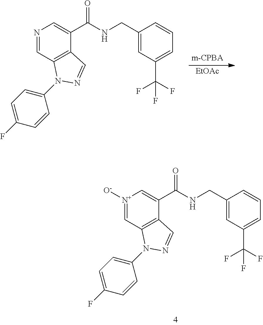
N1=CC2=C(C(C(NCC3=CC(C(F)(F)F)=CC=C3)=O)=C1)C=NN2C1=CC=C(F)C=C1.[EtOAc].[N+]1([O-])=CC2=C(C(C(NCC3=CC(C(F)(F)F)=CC=C3)=O)=C1)C=NN2C1=CC=C(F)C=C1
